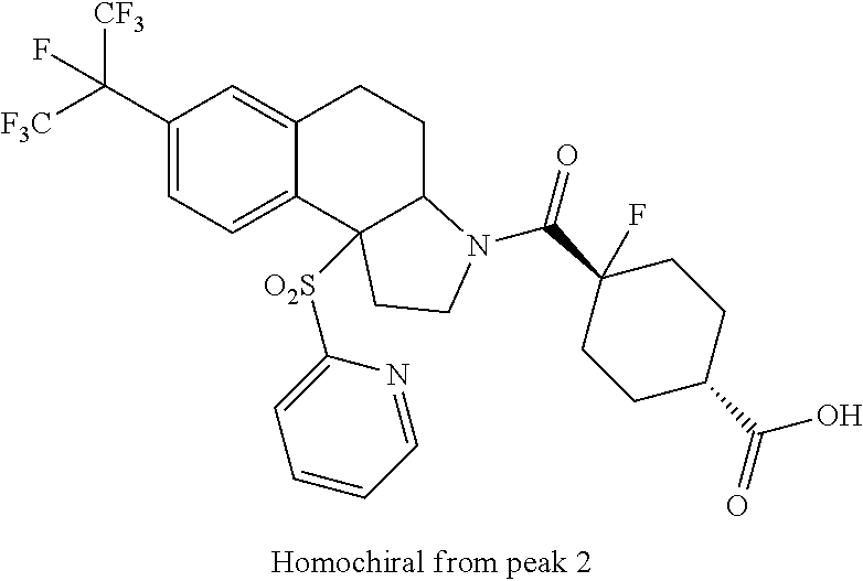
C1(C([F3C])([CF3])F)=CC=C2C(=C1)CCC1C2([O2S]C2=CC=CC=N2)CCN1C(C1(F)CCC(C(O)=O)CC1)=O
